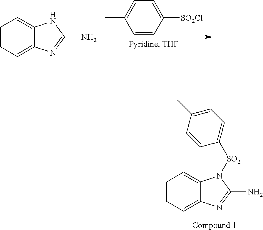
C1=CC=C2C(=C1)N([SO2]C1=CC=C(C)C=C1)C(N)=N2.CC1=CC=C([SO2Cl])C=C1.C1=CC=C2C(=C1)NC(N)=N2
